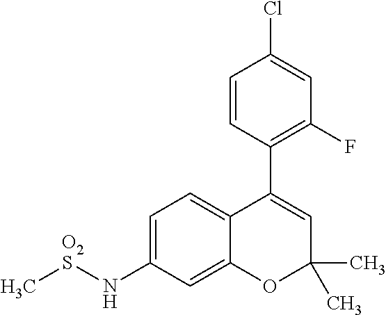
C1=CC(C2=CC(C)(C)OC3=CC(N[O2S]C)=CC=C23)=C(F)C=C1Cl
